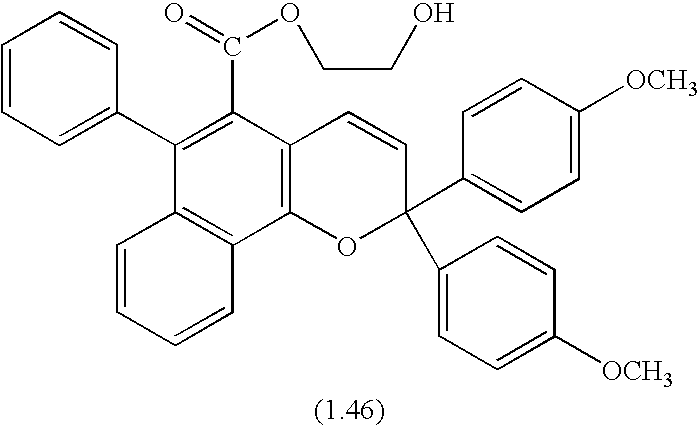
C1=CC=CC2=C1C(C1=CC=CC=C1)=C(C(=O)OCCO)C1=C2OC(C2=CC=C([OCH3])C=C2)(C2=CC=C([OCH3])C=C2)C=C1
